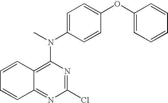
C1=CC2=C(N(C3=CC=C(OC4=CC=CC=C4)C=C3)C)N=C(Cl)N=C2C=C1
